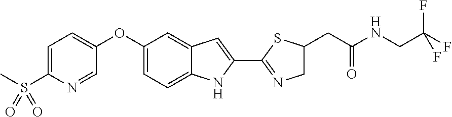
C1=C(S(C)(=O)=O)N=CC(OC2=CC=C3C(=C2)C=C(C2=NCC(CC(NCC(F)(F)F)=O)S2)N3)=C1
